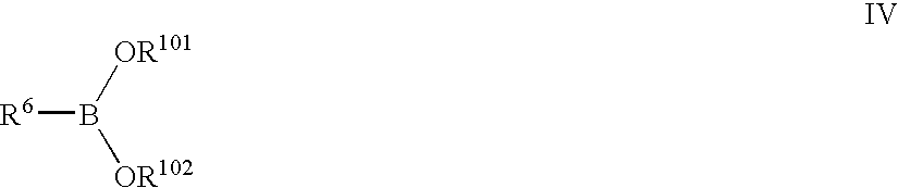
[R6]B([OR101])[OR102]
